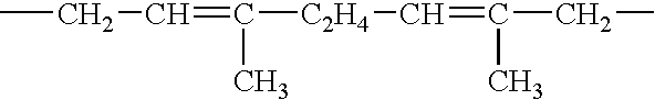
CCC=C([C2H4]C=C(CC)C)C
